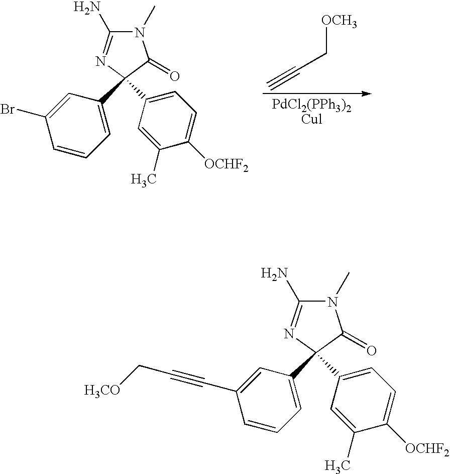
C1(C2(C3=CC=C([OCHF2])C(C)=C3)N=C(N)N(C)C2=O)=CC=CC(Br)=C1.C(#C)C[OCH3].[PdCl2(PPh3)2Cul].C1(C2(C3=CC=C([OCHF2])C(C)=C3)N=C(N)N(C)C2=O)=CC=CC(C#CC[H3CO])=C1
